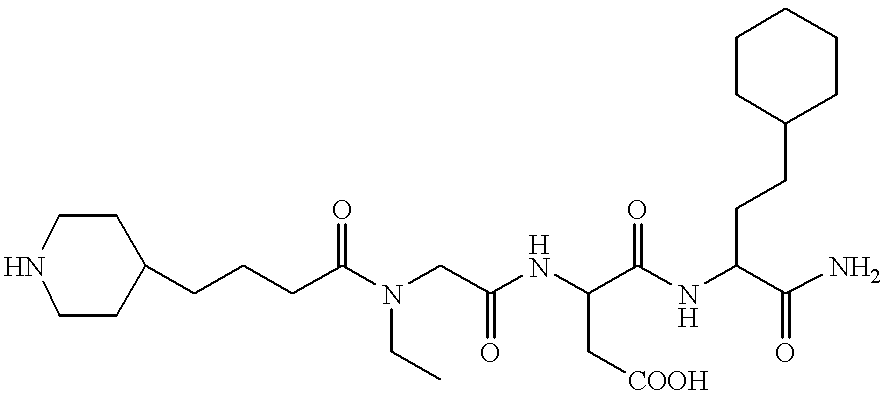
C1(CCCC(N(CC(NC(C(NC(CCC2CCCCC2)C(N)=O)=O)C[COOH])=O)CC)=O)CCNCC1
